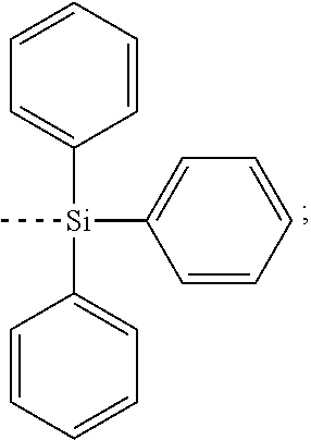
C1=CC=CC=C1[Si](C1=CC=CC=C1)(C)C1=CC=CC=C1
